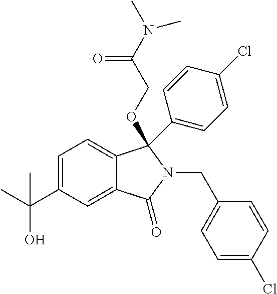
C1=C(C(C)(O)C)C=C2C(=C1)C(C1=CC=C(Cl)C=C1)(OCC(N(C)C)=O)N(CC1=CC=C(Cl)C=C1)C2=O
